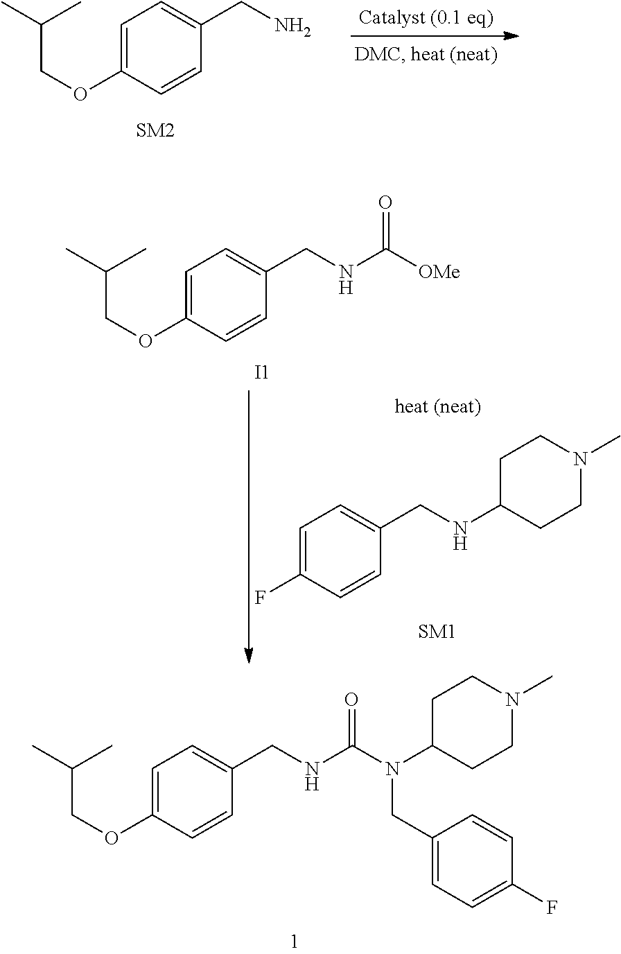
C1=C(OCC(C)C)C=CC(CNC(N(C2CCN(C)CC2)CC2=CC=C(F)C=C2)=O)=C1.C1=C(OCC(C)C)C=CC(CN)=C1.C1=C(OCC(C)C)C=CC(CNC([OMe])=O)=C1.[I1].C1=C(F)C=CC(CNC2CCN(C)CC2)=C1
